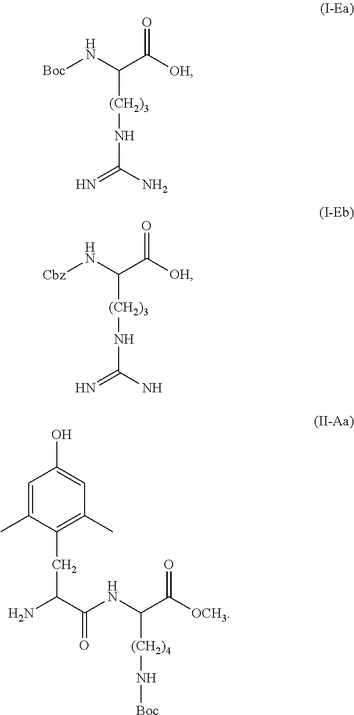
NC(C(NC(C(=O)[OCH3])[(CH2)4]N[Boc])=O)CC1=C(C)C=C(O)C=C1C.[Boc]NC(C(=O)[OH])[(CH2)3]NC(=N)N.[Cbz]NC(C(=O)[OH])[(CH2)3]NC(=N)N
